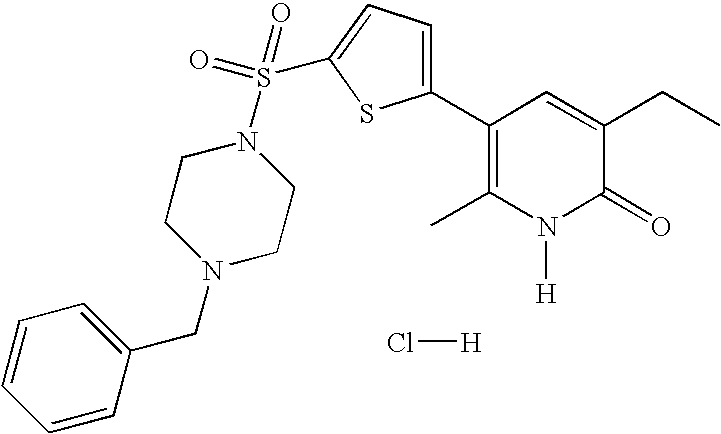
Cl[H].C1(C2=C(C)N([H])C(=O)C(CC)=C2)=CC=C(S(N2CCN(CC3=CC=CC=C3)CC2)(=O)=O)S1
